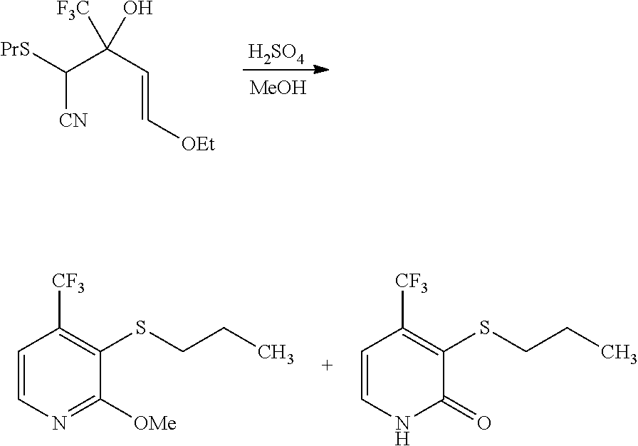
[H2SO4].[MeOH].C([CN])([PrS])C(C=C[OEt])(O)[F3C].C1=CN=C([OMe])C(SCCC)=C1[CF3].C1=CNC(=O)C(SCCC)=C1[CF3]
